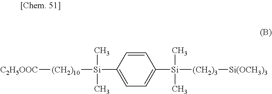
C1=CC([Si]([(CH2)10][C2H5OOC])(C)C)=CC=C1[Si]([(CH2)3][Si(OCH3)3])(C)C
